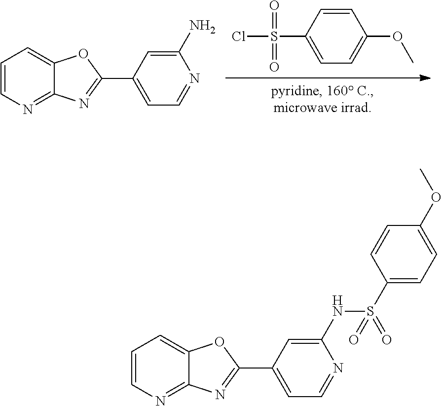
C1=CN=C2C(=C1)OC(C1=CC=NC(N)=C1)=N2.C1=CC(S(=O)(=O)Cl)=CC=C1OC.C1=CN=C2C(=C1)OC(C1=CC=NC(NS(=O)(C3=CC=C(OC)C=C3)=O)=C1)=N2
